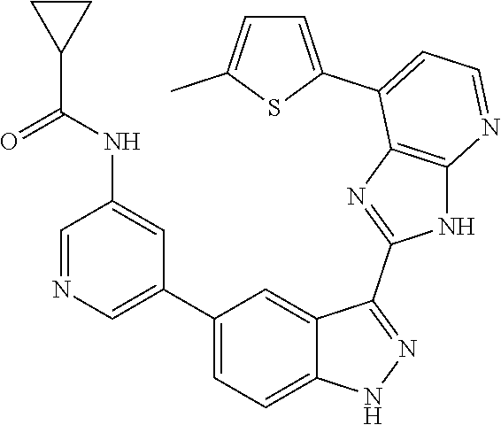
C1=NC=C(C2=CC=C3C(=C2)C(C2=NC4=C(N2)N=CC=C4C2=CC=C(C)S2)=NN3)C=C1NC(C1CC1)=O
